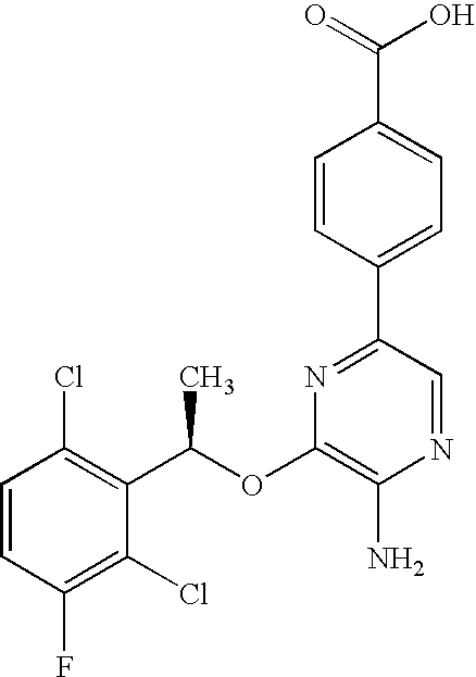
C1=CC(F)=C(Cl)C(C(C)OC2=C(N)N=CC(C3=CC=C(C(=O)O)C=C3)=N2)=C1Cl
